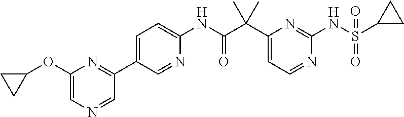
C1(C(C(NC2=CC=C(C3=NC(OC4CC4)=CN=C3)C=N2)=O)(C)C)=CC=NC(NS(C2CC2)(=O)=O)=N1
